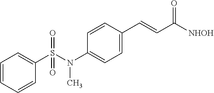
C1=CC=CC(S(N(C2=CC=C(C=CC([NHOH])=O)C=C2)C)(=O)=O)=C1
